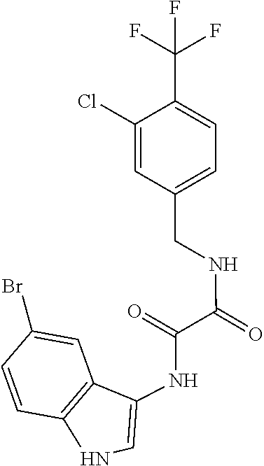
C(=O)(C(NCC1=CC=C(C(F)(F)F)C(Cl)=C1)=O)NC1=CNC2=C1C=C(Br)C=C2
